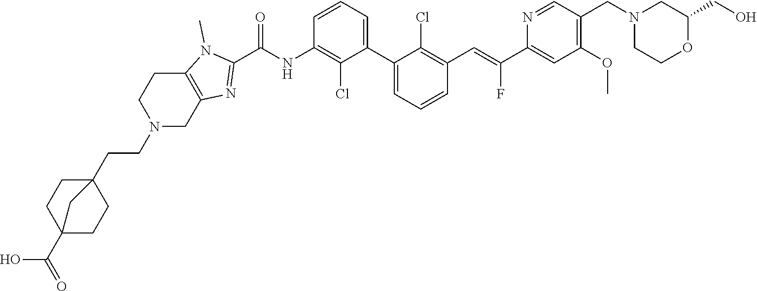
C1(C2=CC=CC(C=C(C3=CC(OC)=C(CN4CCOC(CO)C4)C=N3)F)=C2Cl)=CC=CC(NC(C2=NC3=C(N2C)CCN(CCC24CCC(C(O)=O)(CC2)C4)C3)=O)=C1Cl
